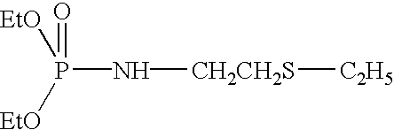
P(N[CH2CH2S][C2H5])([EtO])([EtO])=O
